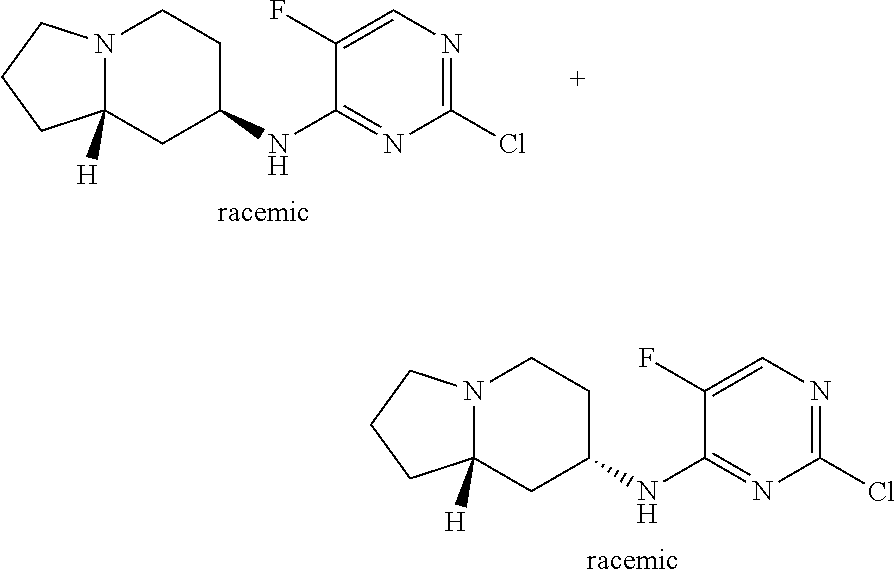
C1(F)=CN=C(Cl)N=C1NC1CCN2C([H])(C1)CCC2.C1(F)=CN=C(Cl)N=C1NC1CCN2C([H])(C1)CCC2
